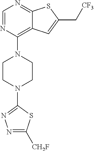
C1=NC(N2CCN(C3=NN=C([CH2F])S3)CC2)=C2C(=N1)SC(C[CF3])=C2
